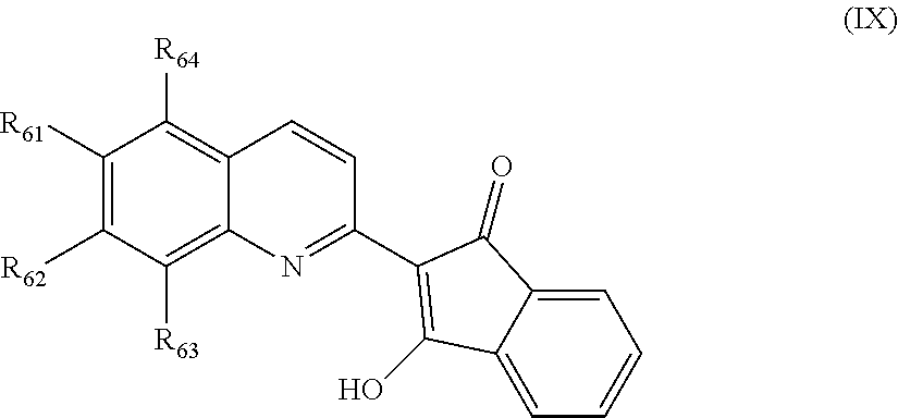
C1([R61])=C([R62])C([R63])=C2C(=C1[R64])C=CC(C1=C(O)C3=CC=CC=C3C1=O)=N2
